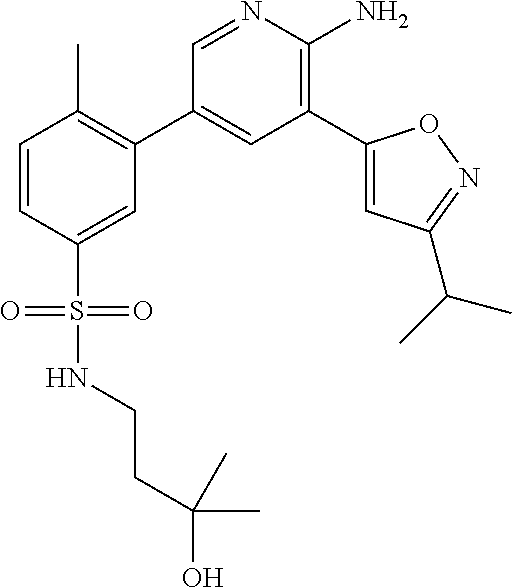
C1=CC(S(NCCC(C)(O)C)(=O)=O)=CC(C2=CC(C3=CC(C(C)C)=NO3)=C(N)N=C2)=C1C
